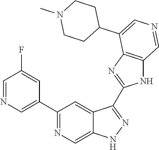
C1(C2=CN=CC(F)=C2)=NC=C2C(=C1)C(C1=NC3=C(N1)C=NC=C3C1CCN(C)CC1)=NN2
